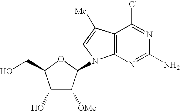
C1(O)C([OMe])C(N2C3=C(C([Me])=C2)C(Cl)=NC(N)=N3)OC1CO
